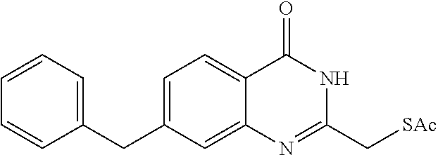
N1=C(C[SAc])NC(=O)C2=CC=C(CC3=CC=CC=C3)C=C12
